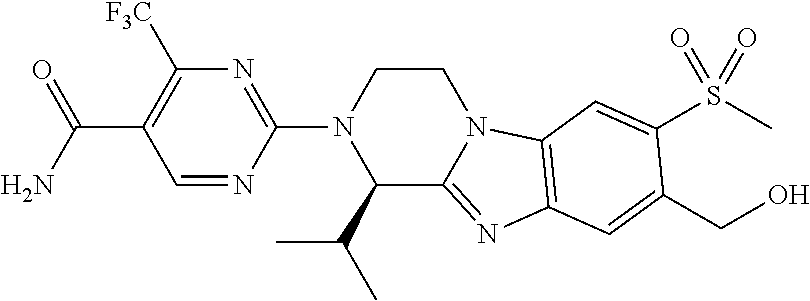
C1=NC(N2C(C(C)C)C3=NC4=C(N3CC2)C=C(S(C)(=O)=O)C(CO)=C4)=NC([F3C])=C1C(N)=O
